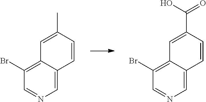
C1=C2C(=C(Br)C=N1)C=C(C)C=C2.C1=C2C(=C(Br)C=N1)C=C(C(O)=O)C=C2
